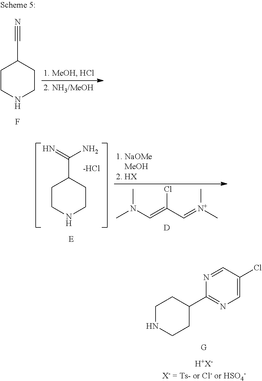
C1NCCC(C2=NC=C(Cl)C=N2)C1.C1CNCCC1C#N.F.CN(C=C(C=[N+](C)C)Cl)C.[D].C1CNCCC1C(=N)N.[-HCl]
